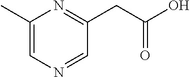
C1(C)=CN=CC(CC(O)=O)=N1
